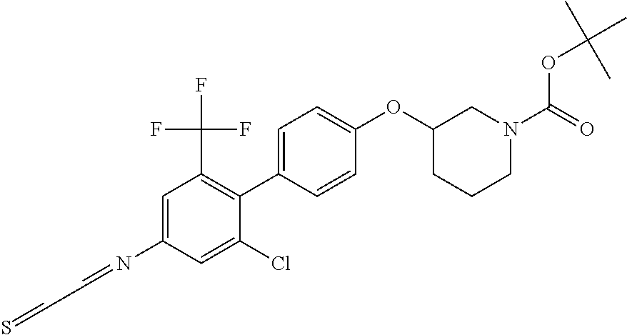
S=CC=NC1=CC(C(F)(F)F)=C(C2=CC=C(OC3CCCN(C(=O)OC(C)(C)C)C3)C=C2)C(Cl)=C1
